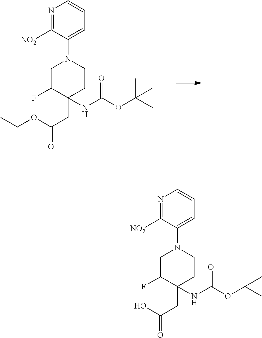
N1=C([NO2])C(N2CC(F)C(CC(OCC)=O)(NC(OC(C)(C)C)=O)CC2)=CC=C1.N1=C([NO2])C(N2CC(F)C(CC(O)=O)(NC(OC(C)(C)C)=O)CC2)=CC=C1
